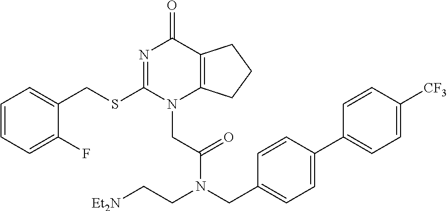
C1=CC=C(F)C(CSC2=NC(=O)C3=C(N2CC(=O)N(CC2=CC=C(C4=CC=C([CF3])C=C4)C=C2)CC[Et2N])CCC3)=C1
